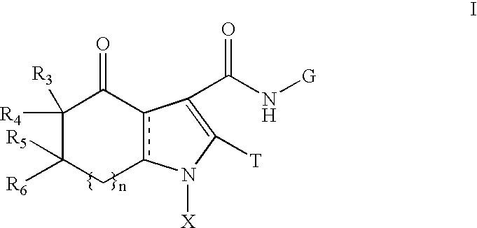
c12c(C(=O)C([R4])([R3])C([R6])([R5])C1)C(C(N[G])=O)=C([T])N2[X]
